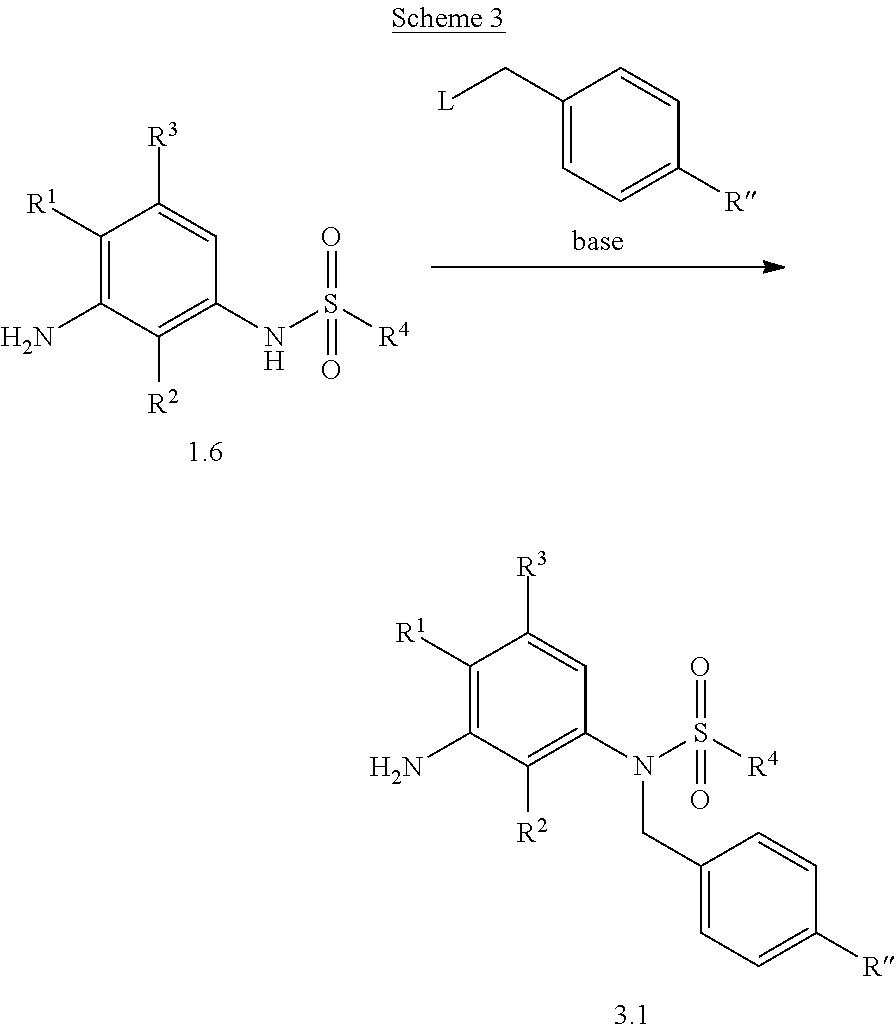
C1(C[L])=CC=C([R])C=C1.C1([R1])=C(N)C([R2])=C(NS([R4])(=O)=O)C=C1[R3].C1([R1])=C(N)C([R2])=C(N(S([R4])(=O)=O)CC2=CC=C([R])C=C2)C=C1[R3]
